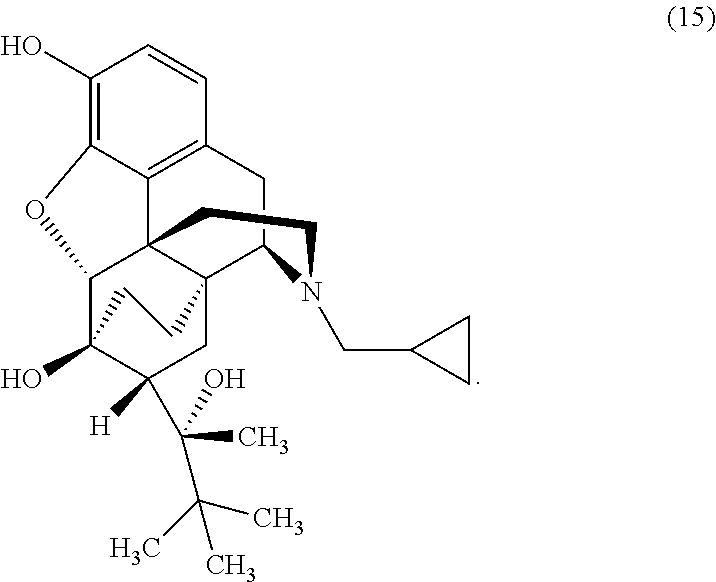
C1(O)=C2C3=C(C=C1)CC1C45C3(C(C(O)(C([H])(C(C(C)(C)C)(C)O)C4)CC5)O2)CCN1CC1CC1
